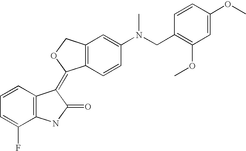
C12=C(COC1=C1C3=C(NC1=O)C(F)=CC=C3)C=C(N(CC1=C(OC)C=C(OC)C=C1)C)C=C2
